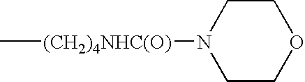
C[(CH2)4NHC(O)]N1CCOCC1
